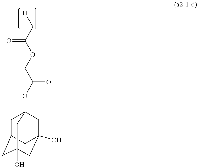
CC([H])(C)C(OCC(OC12CC3CC(O)(CC(O)(C1)C3)C2)=O)=O
